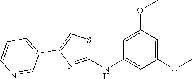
C1(NC2=NC(C3=CC=CN=C3)=CS2)=CC(OC)=CC(OC)=C1
